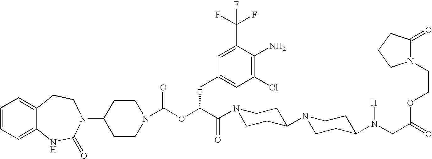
C1(N2C(=O)NC3=CC=CC=C3CC2)CCN(C(OC(C(N2CCC(N3CCC(N(CC(=O)OCCN4C(=O)CCC4)[H])CC3)CC2)=O)CC2=CC(Cl)=C(N)C(C(F)(F)F)=C2)=O)CC1
